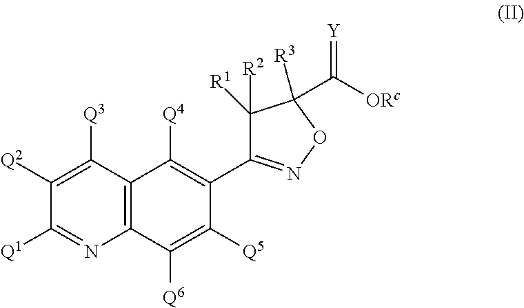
C12=C(C([Q3])=C([Q2])C([Q1])=N1)C([Q4])=C(C1=NOC(C([ORc])=[Y])([R3])C1([R2])[R1])C([Q5])=C2[Q6]
